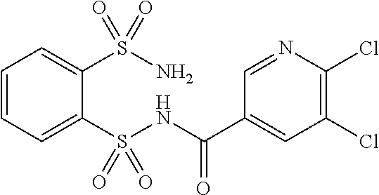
C1=CC=C(S(NC(C2=CC(Cl)=C(Cl)N=C2)=O)(=O)=O)C(S(N)(=O)=O)=C1
